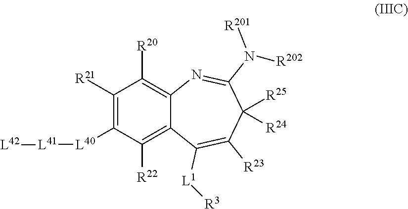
C1([R21])=C([L40][L41][L42])C([R22])=C2C(=C1[R20])N=C(N([R201])[R202])C([R25])([R24])C([R23])=C2[L1][R3]
